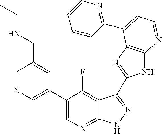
C1=NC=C(C2=CN=C3C(=C2F)C(C2=NC4=C(N2)N=CC=C4C2=NC=CC=C2)=NN3)C=C1CNCC
